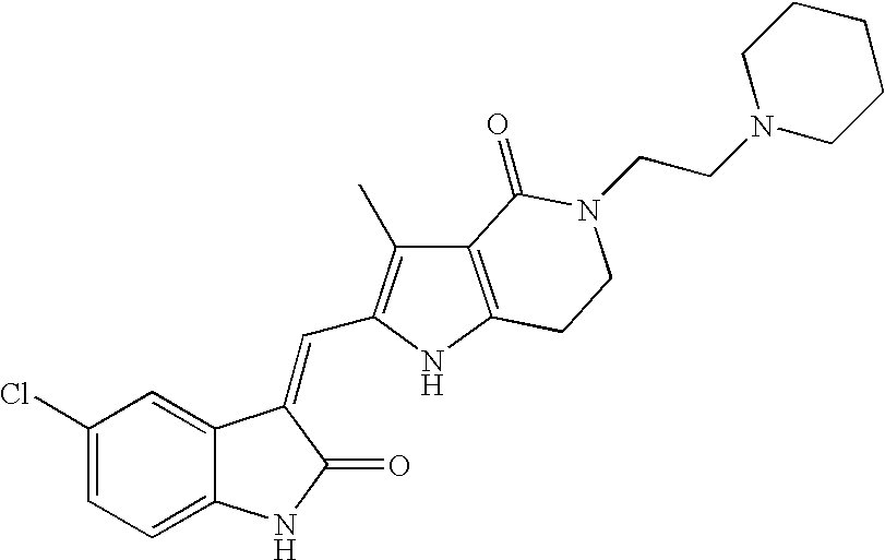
C1=C(Cl)C=C2C(=C1)NC(=O)C2=CC1=C(C)C2=C(N1)CCN(CCN1CCCCC1)C2=O
